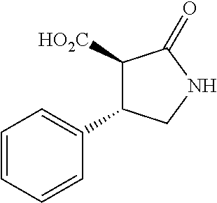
C1([HO2C])C(C2=CC=CC=C2)CNC1=O
